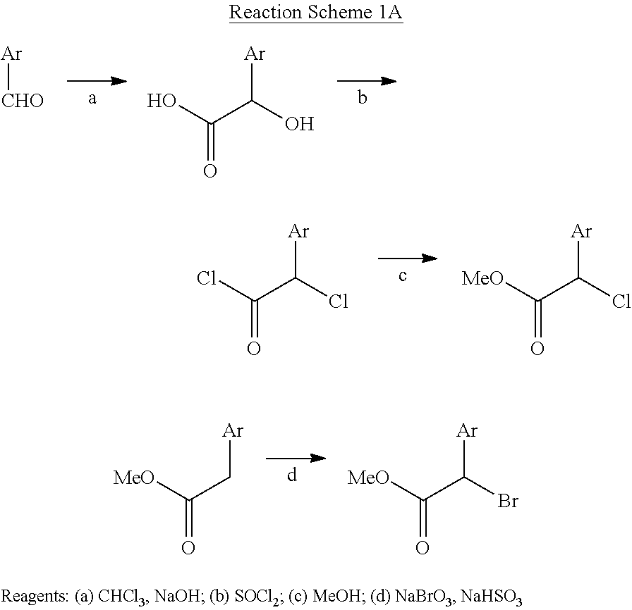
[Ar][CHO].[Ar]C(O)C(O)=O.[Ar]C(Cl)C(Cl)=O.[Ar]C(Cl)C([MeO])=O.[Ar]CC([MeO])=O.[Ar]C(C([MeO])=O)Br
